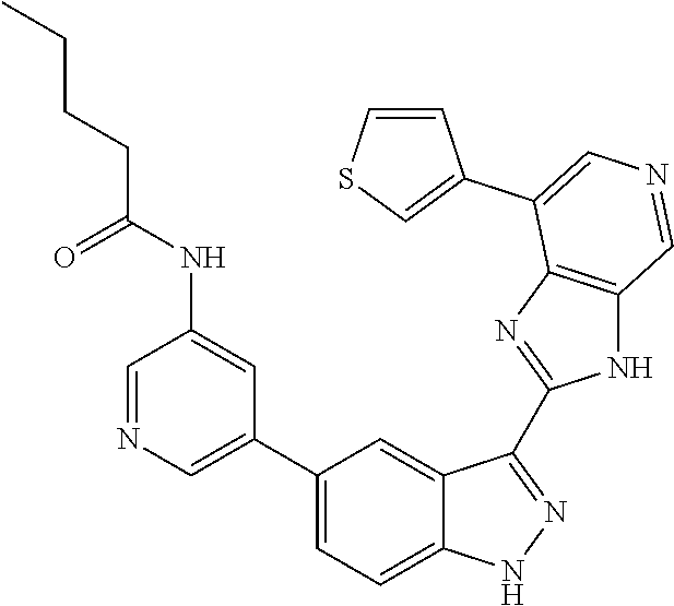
C1(C2=CN=CC(NC(CCCC)=O)=C2)=CC=C2C(=C1)C(C1=NC3=C(N1)C=NC=C3C1=CSC=C1)=NN2
